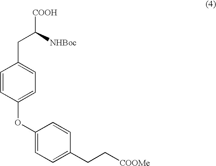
[COOH]C([NHBoc])CC1=CC=C(OC2=CC=C(CC[COOMe])C=C2)C=C1
